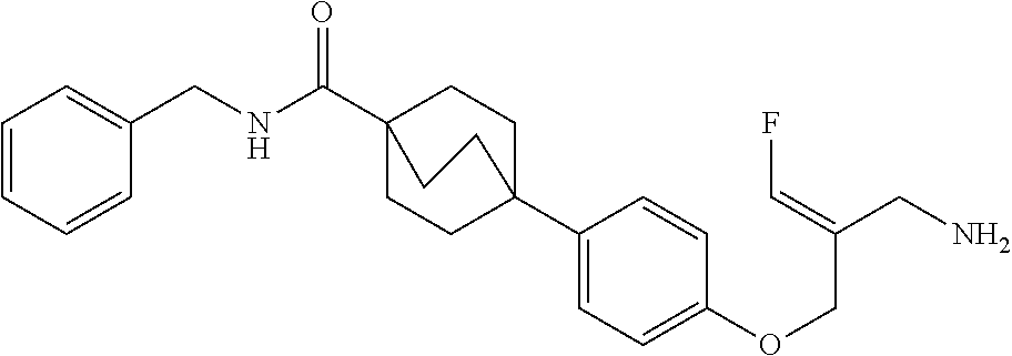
N(C(C12CCC(C3=CC=C(OCC(CN)=CF)C=C3)(CC1)CC2)=O)CC1=CC=CC=C1
